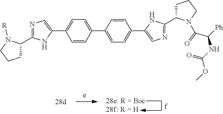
C1=CC(C2=CC=C(C3=CN=C(C4CCCN4C(C([Ph])NC(OC)=O)=O)N3)C=C2)=CC=C1C1=CN=C(C2CCCN2[R])N1
